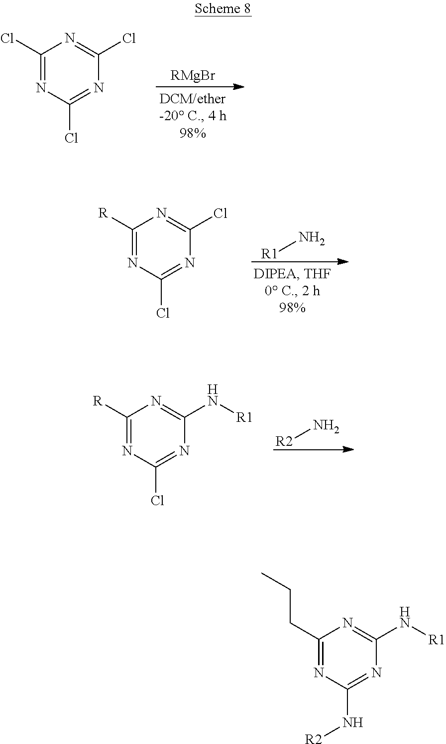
C1(Cl)=NC(Cl)=NC(Cl)=N1.[RMgBr].C1([R])=NC(Cl)=NC(Cl)=N1.[R1]N.C1([R])=NC(Cl)=NC(N[R1])=N1.[R2]N.C1(CCC)=NC(N[R2])=NC(N[R1])=N1
